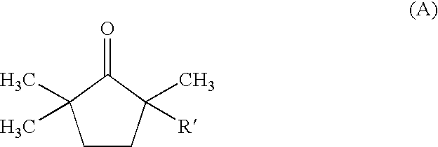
C1CC(C)([R])C(=O)C1(C)C
